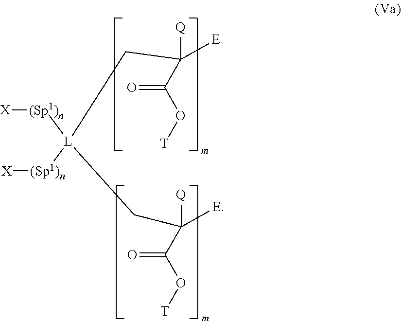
C([Q])([E])(C(O[T])=O)C[L]([(Sp1)n][X])(CC([Q])([E])C(O[T])=O)[(Sp1)n][X]
